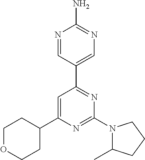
N1=CC(C2=NC(N3C(C)CCC3)=NC(C3CCOCC3)=C2)=CN=C1N
